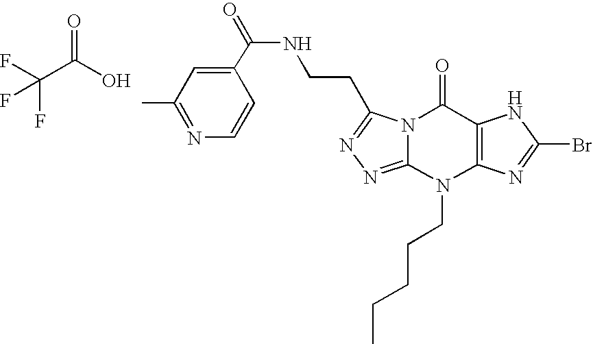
C(C(O)=O)(F)(F)F.N(CCC1=NN=C2N1C(=O)C1=C(N2CCCCC)N=C(Br)N1)C(=O)C1=CC(C)=NC=C1
